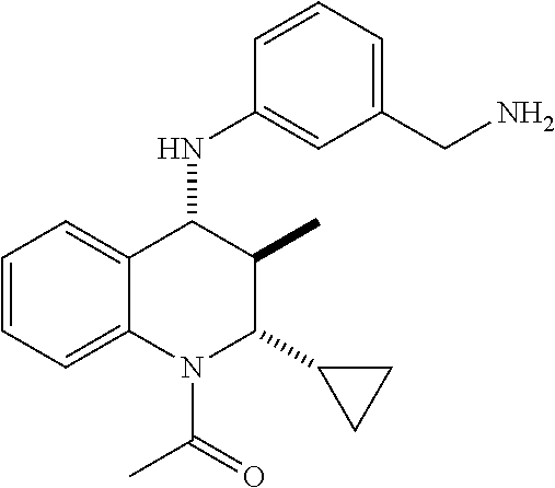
C1=CC=C2C(=C1)C(NC1=CC(CN)=CC=C1)C(C)C(C1CC1)N2C(C)=O
